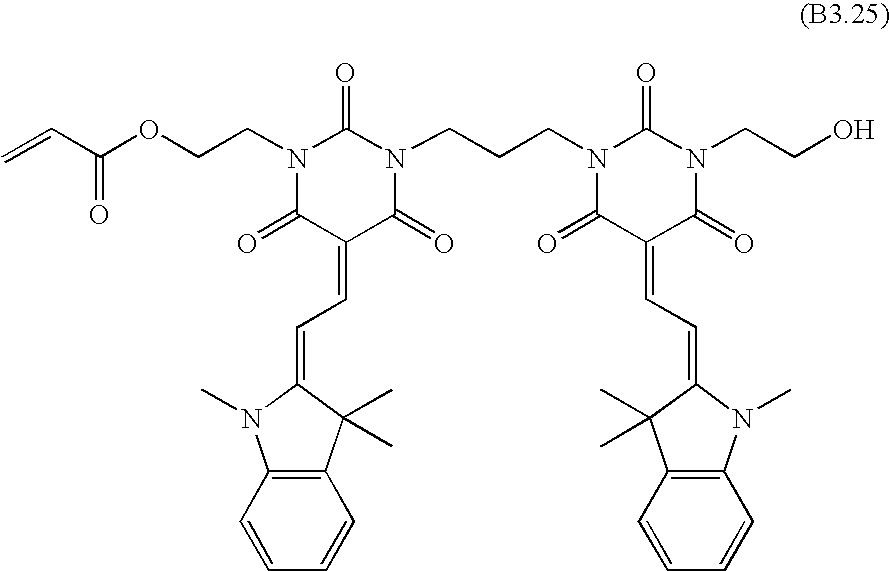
C(CCN1C(=O)C(=CC=C2C(C)(C)C3=C(N2C)C=CC=C3)C(=O)N(CCO)C1=O)N1C(=O)C(=CC=C2C(C)(C)C3=C(N2C)C=CC=C3)C(=O)N(CCOC(C=C)=O)C1=O
